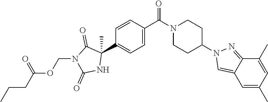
C1=C(C(N2CCC(N3C=C4C(=N3)C(C)=CC(C)=C4)CC2)=O)C=CC(C2(C)C(=O)N(COC(=O)CCC)C(=O)N2)=C1
